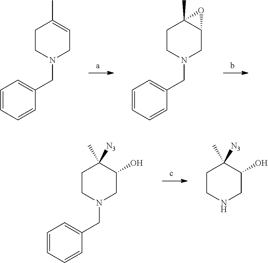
C1=CC=CC(CN2CC=C(C)CC2)=C1.C1=CC=CC(CN2CC3C(C)(CC2)O3)=C1.C1=CC=CC(CN2CC(O)C(C)([N3])CC2)=C1.N1CC(O)C(C)([N3])CC1
